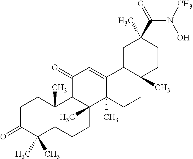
C1C(=O)C(C)(C)C2C(C)(C1)C1C(C)(CC2)C2(C)C(=CC1=O)C1C(C)(CC2)CCC(C)(C(=O)N(C)O)C1
